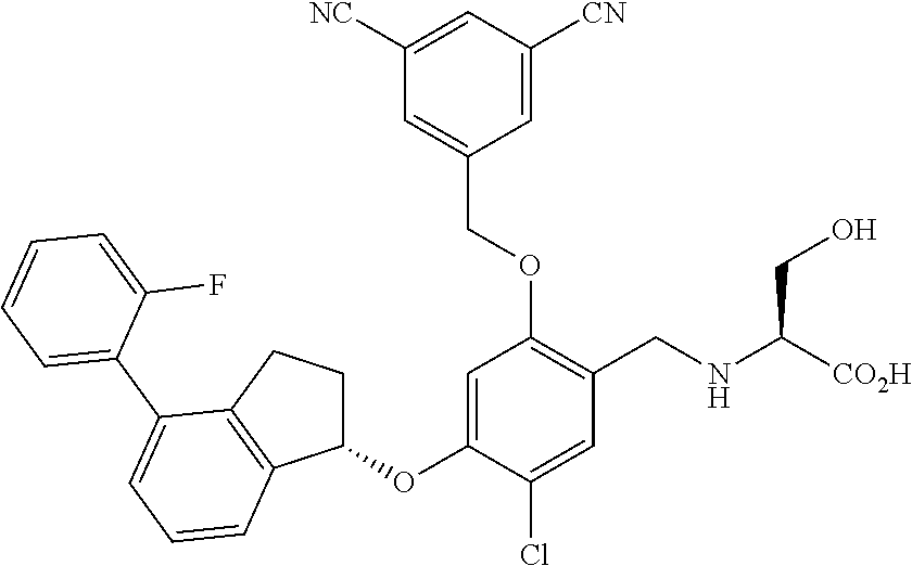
C1=C(OC2CCC3=C2C=CC=C3C2=CC=CC=C2F)C(Cl)=CC(CNC(CO)[CO2H])=C1OCC1=CC([NC])=CC([CN])=C1
